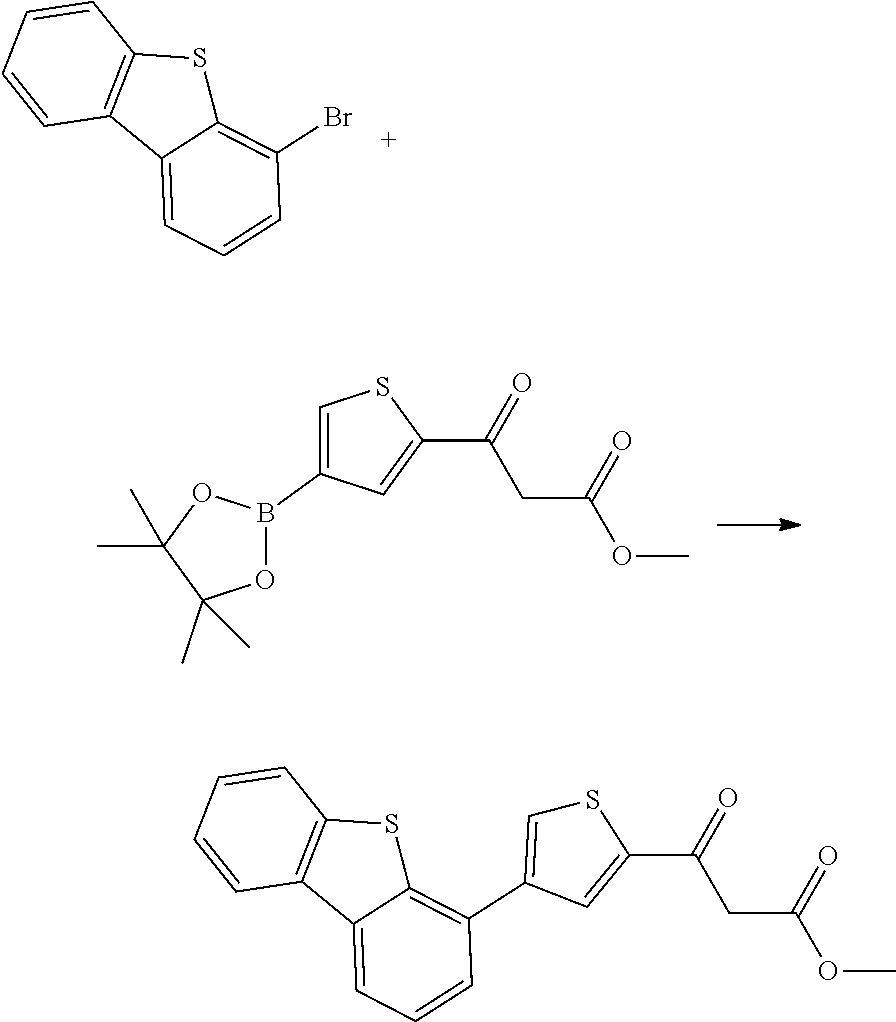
C1=CC=CC2=C1C1=CC=CC(Br)=C1S2.C1=C(B2OC(C)(C)C(C)(C)O2)C=C(C(CC(OC)=O)=O)S1.C1=CC=CC2=C1C1=CC=CC(C3=CSC(C(=O)CC(OC)=O)=C3)=C1S2
